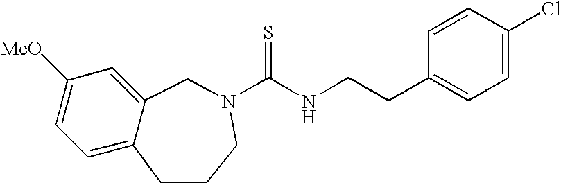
C1=C([MeO])C=C2C(=C1)CCCN(C(NCCC1=CC=C(Cl)C=C1)=S)C2
